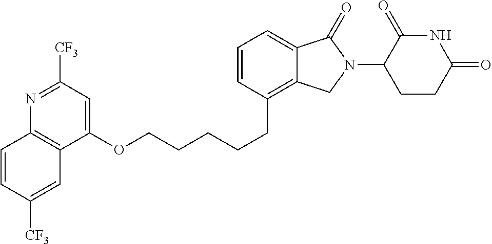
C1(OCCCCCC2=C3C(=CC=C2)C(=O)N(C2C(=O)NC(=O)CC2)C3)=CC([CF3])=NC2=C1C=C([CF3])C=C2
